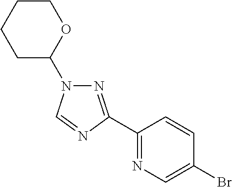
C1CCCC(N2N=C(C3=NC=C(Br)C=C3)N=C2)O1
